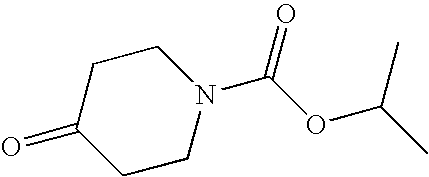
O=C1CCN(C(OC(C)C)=O)CC1
